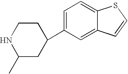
C1(C)CC(C2=CC=C3C(=C2)C=CS3)CCN1
